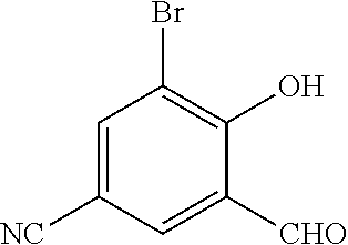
C1=C([NC])C=C([CHO])C(O)=C1Br
